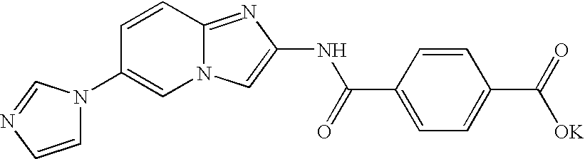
N12C(=NC(NC(C3=CC=C(C(=O)[OK])C=C3)=O)=C1)C=CC(N1C=CN=C1)=C2
